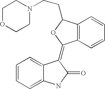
C1=CC=C2C(=C1)C(=C1C3=C(C(CCN4CCOCC4)O1)C=CC=C3)C(=O)N2
